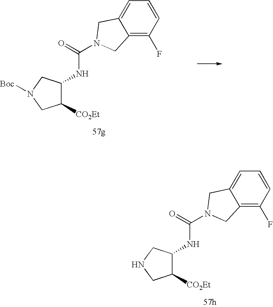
C1([CO2Et])C(NC(=O)N2CC3=CC=CC(F)=C3C2)CNC1.C1([CO2Et])C(NC(=O)N2CC3=CC=CC(F)=C3C2)CN([Boc])C1
